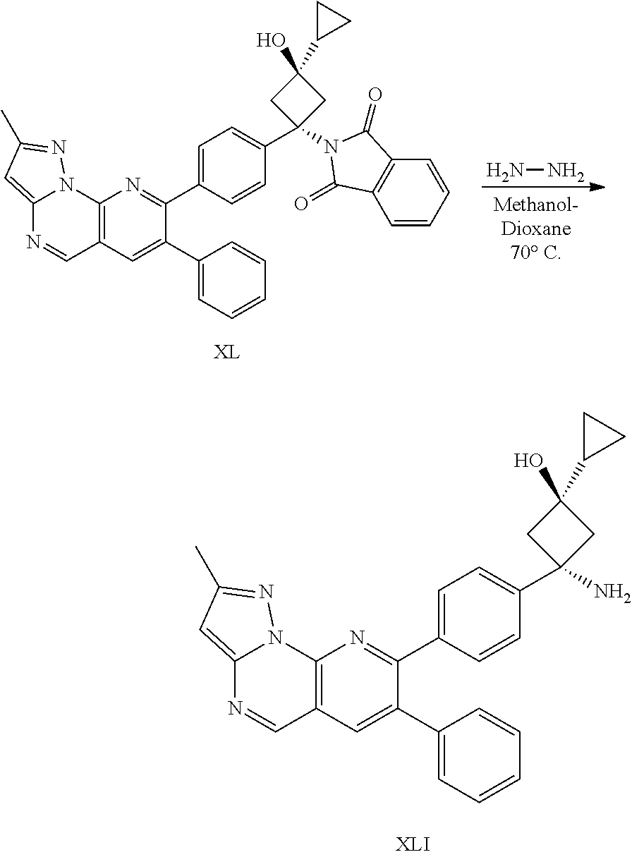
C12=CC(C)=NN1C1=C(C=N2)C=C(C2=CC=CC=C2)C(C2=CC=C(C3(N4C(=O)C5=C(C=CC=C5)C4=O)CC(C4CC4)(O)C3)C=C2)=N1.NN.C12=CC(C)=NN1C1=C(C=N2)C=C(C2=CC=CC=C2)C(C2=CC=C(C3(N)CC(C4CC4)(O)C3)C=C2)=N1
